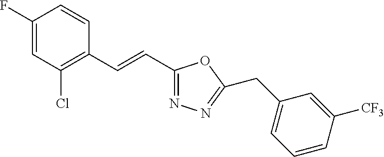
C1(F)=CC(Cl)=C(C=CC2=NN=C(CC3=CC=CC([CF3])=C3)O2)C=C1
